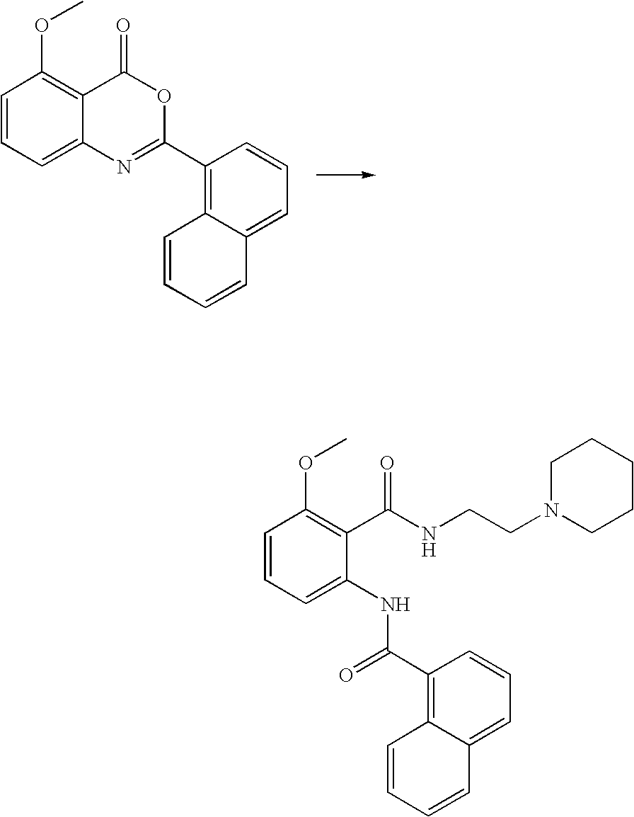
C1=CC=C2C(=C1OC)C(=O)OC(C1=C3C(=CC=C1)C=CC=C3)=N2.C1=CC=C(NC(C2=C3C(=CC=C2)C=CC=C3)=O)C(C(NCCN2CCCCC2)=O)=C1OC
